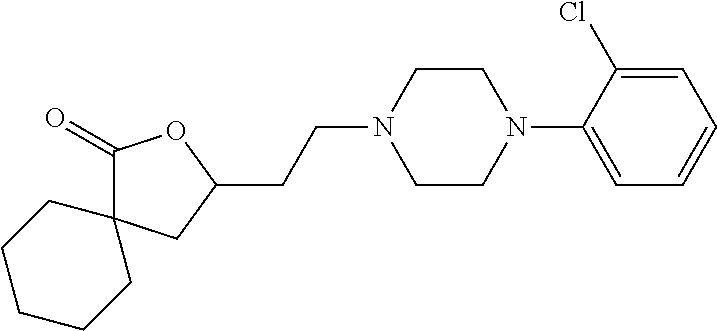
C1(=O)C2(CC(CCN3CCN(C4=CC=CC=C4Cl)CC3)O1)CCCCC2
